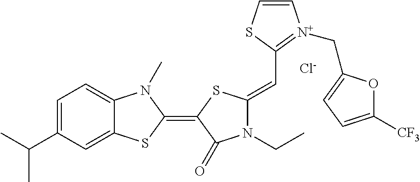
[Cl-].C1=C(C(C)C)C=C2C(=C1)N(C)C(=C1C(=O)N(CC)C(=CC3=[N+](CC4=CC=C([CF3])O4)C=CS3)S1)S2
